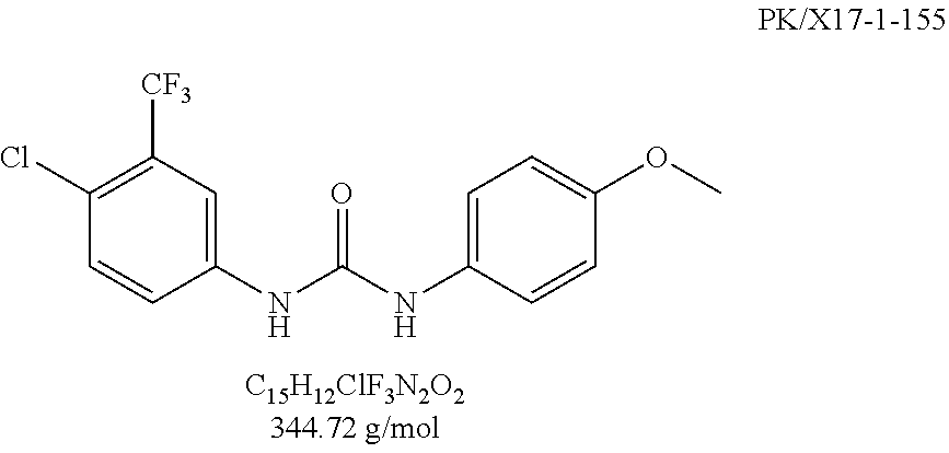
C1(Cl)=C([CF3])C=C(NC(NC2=CC=C(OC)C=C2)=O)C=C1
